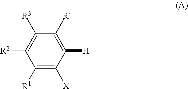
C1([R1])=C([X])C([H])=C([R4])C([R3])=C1[R2]
